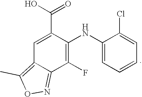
C1(F)=C(NC2=CC=CC=C2Cl)C(C(O)=O)=CC2=C(C)ON=C12
